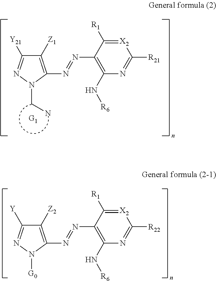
C1([Z2])=C(N=NC2=C(N[R6])N=C([R22])[X2]=C2[R1])N([G0])N=C1[Y].C1([Z1])=C(N=NC2=C(N[R6])N=C([R21])[X2]=C2[R1])N(CN)N=C1[Y21]
